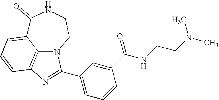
C1(=O)C2=CC=CC3=C2N(CCN1)C(C1=CC=CC(C(NCCN(C)C)=O)=C1)=N3
